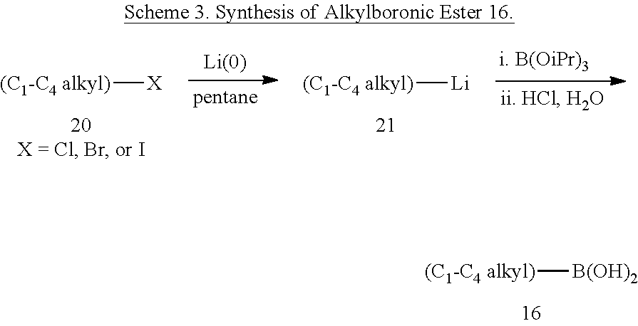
[(C1-C4 alkyl)][Li].[(C1-C4 alkyl)][X].[(C1-C4 alkyl)][B(OH)2]
